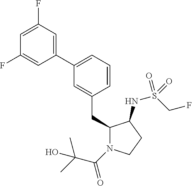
C1(CC2=CC(C3=CC(F)=CC(F)=C3)=CC=C2)N(C(C(C)(C)O)=O)CCC1NS(CF)(=O)=O
